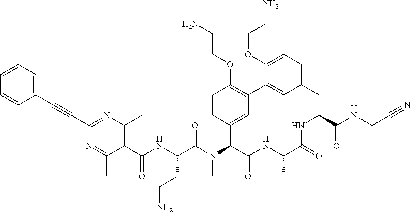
C(C1=NC(C)=C(C(NC(C(N(C2C(=O)NC(C)C(=O)NC(C(NCC#N)=O)CC3=CC=C(OCCN)C(=C3)C3=C(OCCN)C=CC2=C3)C)=O)CCN)=O)C(C)=N1)#CC1=CC=CC=C1
